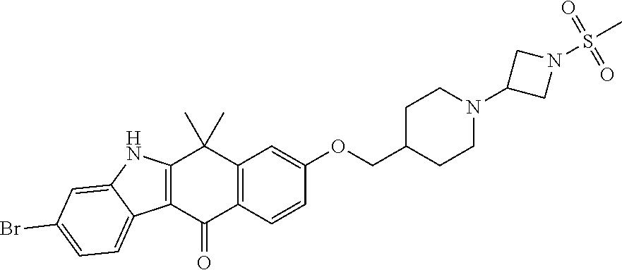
C12=C(C=CC(OCC3CCN(C4CN(S(C)(=O)=O)C4)CC3)=C1)C(=O)C1=C(C2(C)C)NC2=CC(Br)=CC=C12
